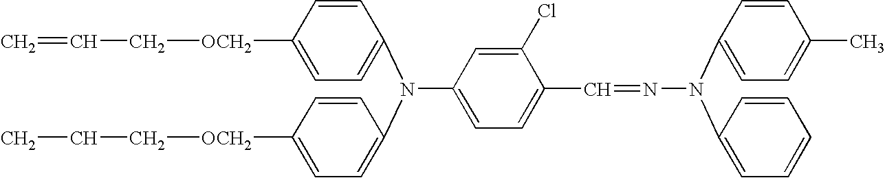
C1(N(C2=CC=C([OCH2]CC=C)C=C2)C2=CC=C([OCH2]CCC)C=C2)=CC=C(C=NN(C2=CC=C(C)C=C2)C2=CC=CC=C2)C(Cl)=C1
